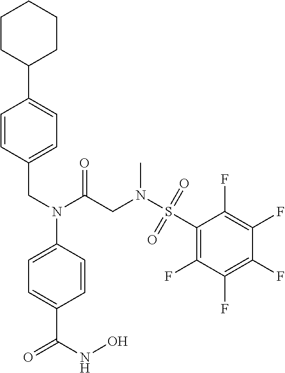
C1CC(C2=CC=C(CN(C(CN(S(C3=C(F)C(F)=C(F)C(F)=C3F)(=O)=O)C)=O)C3=CC=C(C(NO)=O)C=C3)C=C2)CCC1
